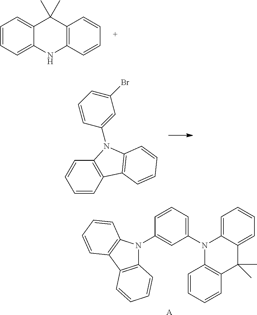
C1=CC=C2C(=C1)C(C)(C)C1=C(N2)C=CC=C1.C1=CC2=C(C=C1)N(C1=CC(Br)=CC=C1)C1=C2C=CC=C1.C1(N2C3=C(C(C)(C)C4=CC=CC=C24)C=CC=C3)=CC=CC(N2C3=C(C4=C2C=CC=C4)C=CC=C3)=C1.[A]
